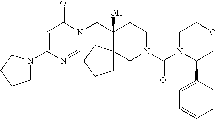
C1(N2CCCC2)=CC(=O)N(CC2(O)C3(CN(C(=O)N4C(C5=CC=CC=C5)COCC4)CC2)CCCC3)C=N1
